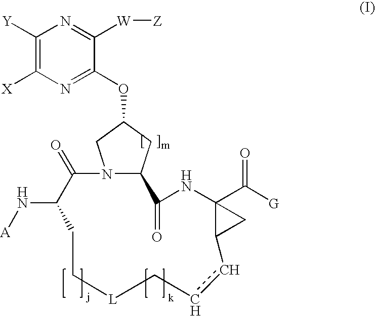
N12C(CC(OC3=NC([X])=C([Y])N=C3[W][Z])C1)C(=O)NC1(C([G])=O)C(C1)ccC[L]CCC(N[A])C2=O
